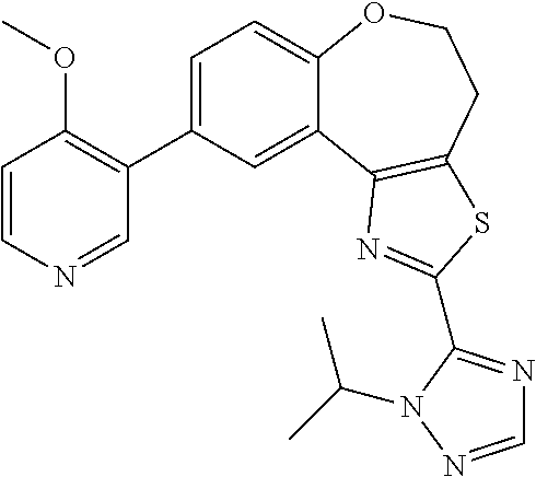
C1=C(C2=C(OC)C=CN=C2)C=C2C(=C1)OCCC1=C2N=C(C2=NC=NN2C(C)C)S1
